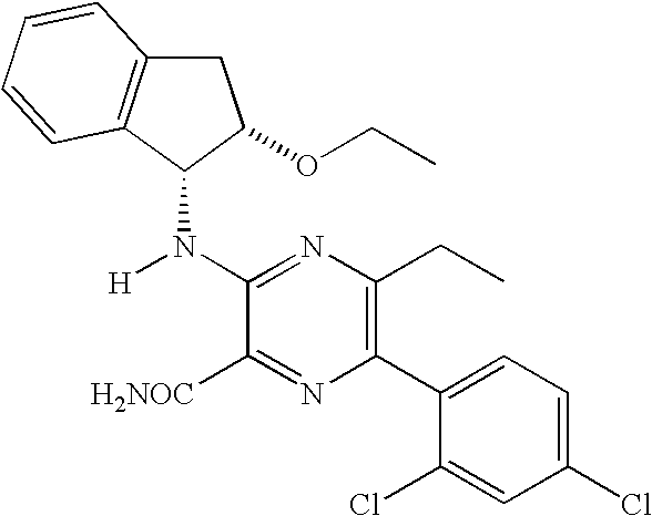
C1C2=C(C(N([H])C3=NC(CC)=C(C4=CC=C(Cl)C=C4Cl)N=C3[H2NOC])C1OCC)C=CC=C2
